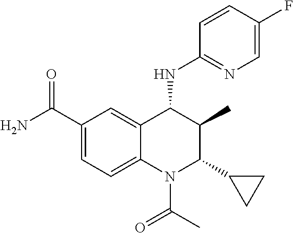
C1(C(N)=O)=CC=C2C(=C1)C(NC1=NC=C(F)C=C1)C(C)C(C1CC1)N2C(C)=O
